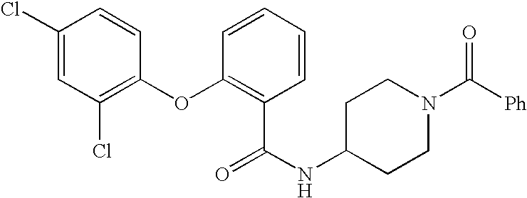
C1(Cl)=CC(Cl)=C(OC2=C(C(=O)NC3CCN(C([Ph])=O)CC3)C=CC=C2)C=C1
